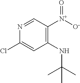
C1=NC(Cl)=CC(NC(C)(C)C)=C1[N+]([O-])=O
